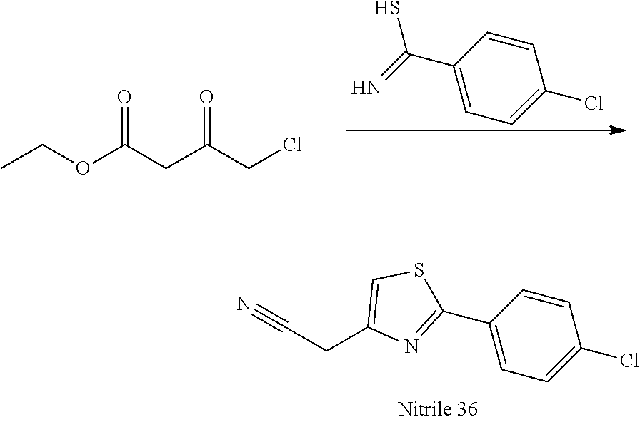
C1=CC(C(=N)S)=CC=C1Cl.CCOC(CC(CCl)=O)=O.C(CC1=CSC(C2=CC=C(Cl)C=C2)=N1)#N
